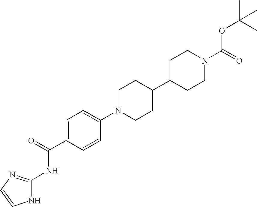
C1=C(C(=O)NC2=NC=CN2)C=CC(N2CCC(C3CCN(C(=O)OC(C)(C)C)CC3)CC2)=C1
